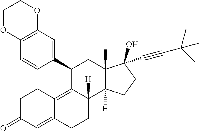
C1(C2=CC3=C(C=C2)OCCO3)C2=C3C(=CC(=O)CC3)CCC2([H])C2([H])C(C)(C1)C(C#CC(C)(C)C)(O)CC2
